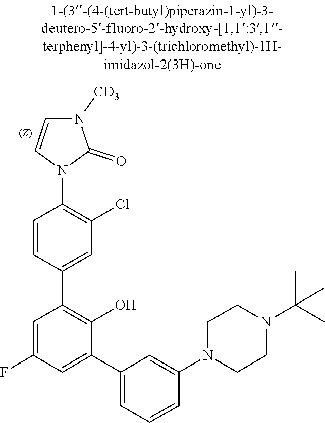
C1CN(C2=CC(C3=CC(F)=CC(C4=CC(Cl)=C(N5C=CN([CD3])C5=O)C=C4)=C3O)=CC=C2)CCN1C(C)(C)C
